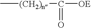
C[(CH2)n]C(=O)[OE]
